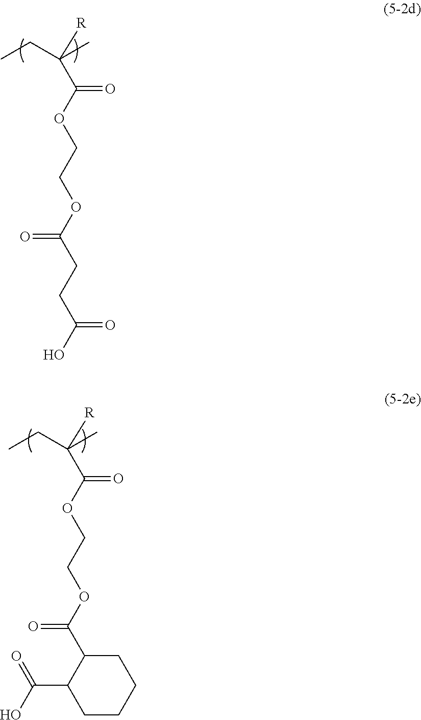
CCC(C)([R])C(OCCOC(CCC(O)=O)=O)=O.CCC(C)([R])C(OCCOC(C1C(C(=O)O)CCCC1)=O)=O
